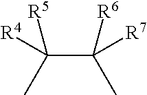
C(C([R6])(C)[R7])(C)([R5])[R4]
